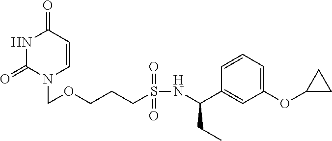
N1C(=O)N(COCCCS(NC(C2=CC(OC3CC3)=CC=C2)CC)(=O)=O)C=CC1=O
